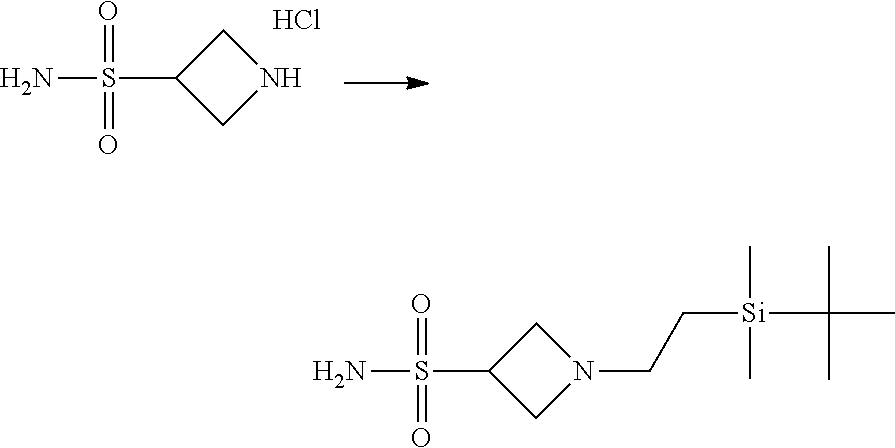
C1(S(N)(=O)=O)CNC1.Cl.C1(S(N)(=O)=O)CN(CC[Si](C)(C)C(C)(C)C)C1
